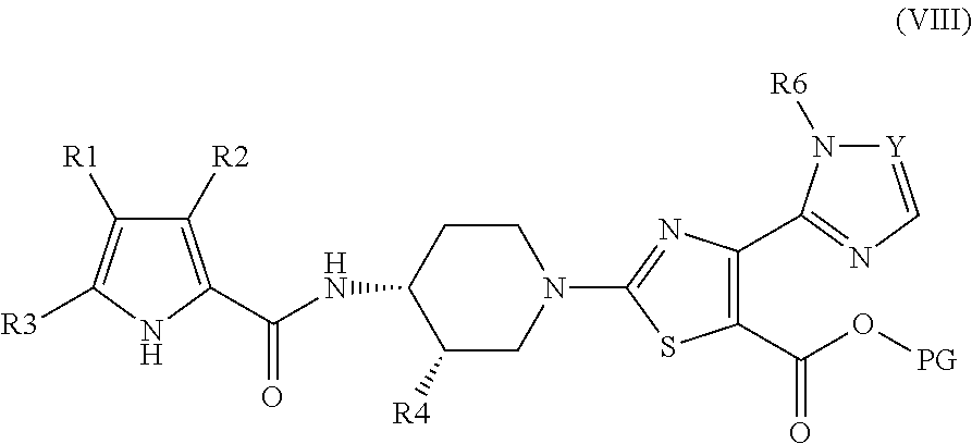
C1([R2])=C(C(NC2C([R4])CN(C3=NC(C4=NC=[Y]N4[R6])=C(C(O[PG])=O)S3)CC2)=O)NC([R3])=C1[R1]
